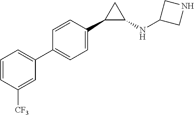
C1=CC([CF3])=CC(C2=CC=C(C3C(NC4CNC4)C3)C=C2)=C1
